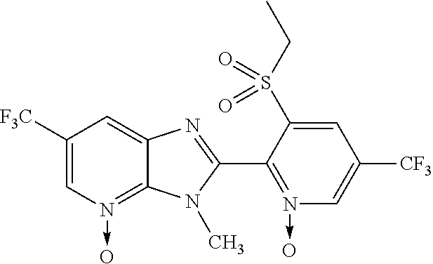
C1([F3C])=CN(->O)=C2C(=C1)N=C(C1=N(->O)C=C([CF3])C=C1S(CC)(=O)=O)N2C
